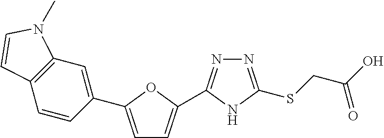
C1=C(C2=CC3=C(C=C2)C=CN3C)OC(C2=NN=C(SCC(O)=O)N2)=C1
